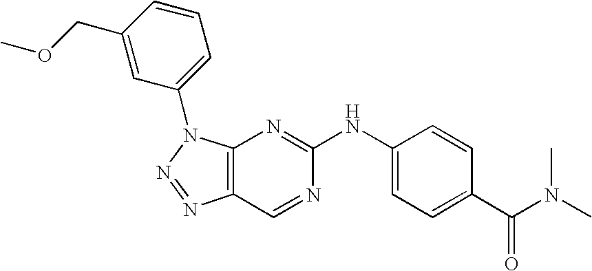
C12=C(N(C3=CC=CC(COC)=C3)N=N1)N=C(NC1=CC=C(C(=O)N(C)C)C=C1)N=C2
